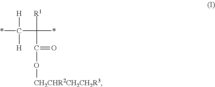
*C(C(*)([R1])C(O[CH2CHR2CH2CH2R3])=O)([H])[H]
